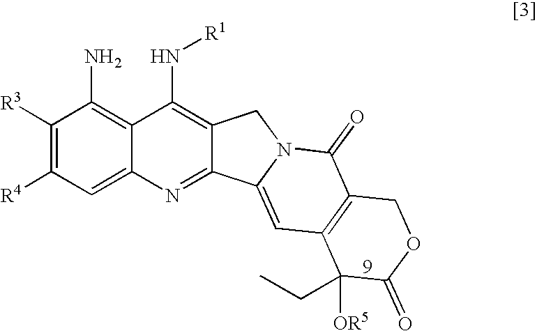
C1([R3])=C([R4])C=C2C(=C1N)C(N[R1])=C1C(=N2)C2=CC3=C(C(=O)N2C1)COC(=O)C3([OR5])CC
